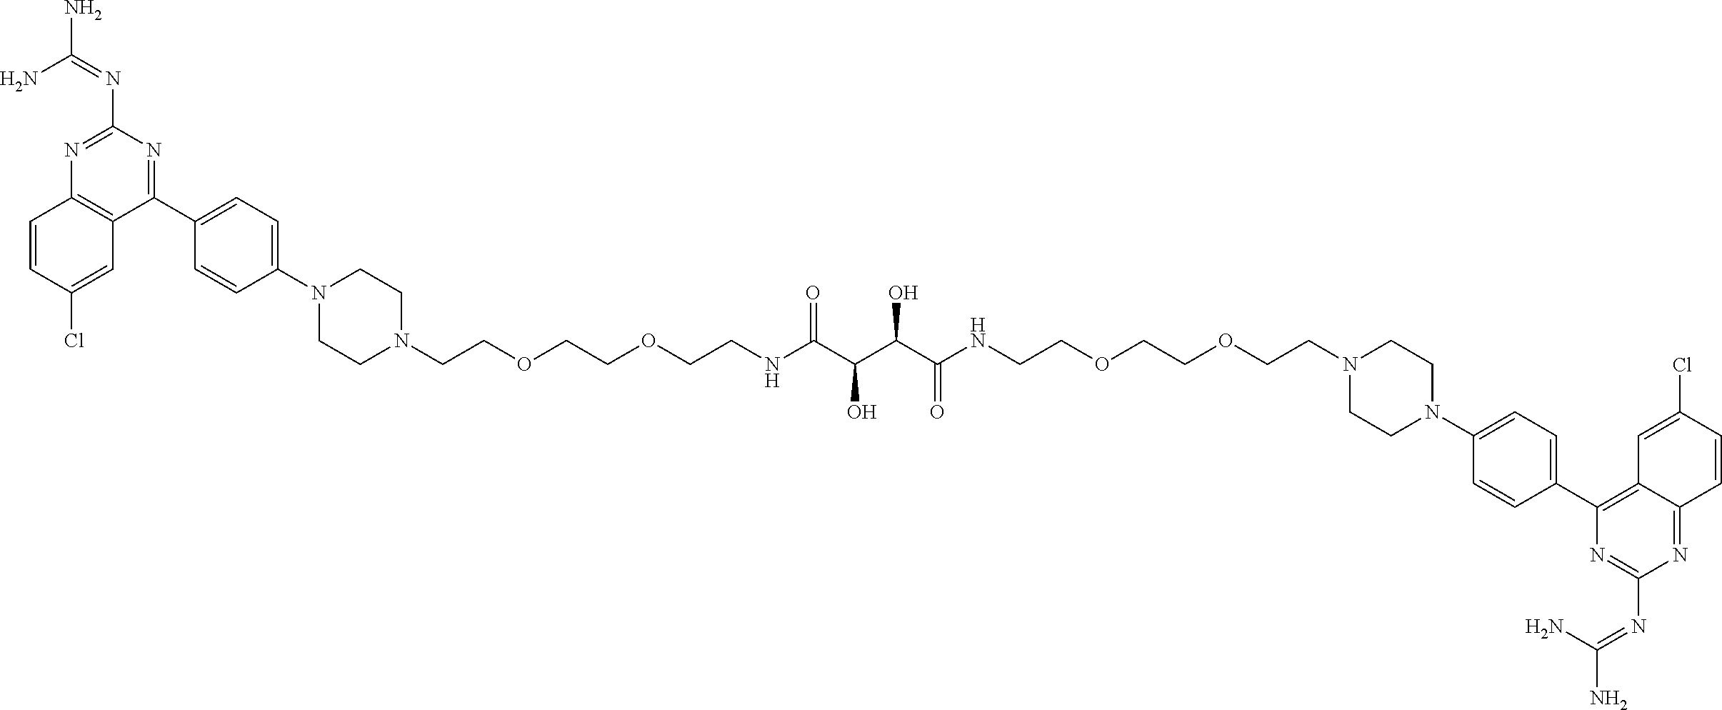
N1=C(N=C(N)N)N=C(C2=CC=C(N3CCN(CCOCCOCCNC(C(C(C(NCCOCCOCCN4CCN(C5=CC=C(C6=C7C(=NC(N=C(N)N)=N6)C=CC(Cl)=C7)C=C5)CC4)=O)O)O)=O)CC3)C=C2)C2=C1C=CC(Cl)=C2
